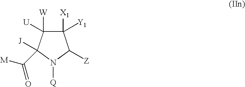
C1([X1])([Y1])C([W])([U])C([J])(C([M])=O)N([Q])C1[Z]
